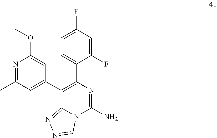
C12=NN=CN1C(N)=NC(C1=CC=C(F)C=C1F)=C2C1=CC(C)=NC(OC)=C1
